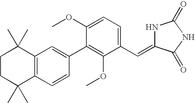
C1CC(C)(C)C2=C(C1(C)C)C=C(C1=C(OC)C(C=C3NC(=O)NC3=O)=CC=C1OC)C=C2
